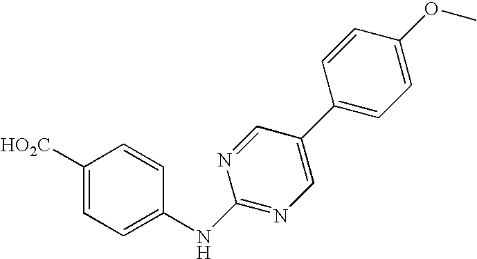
C1([HO2C])=CC=C(NC2=NC=C(C3=CC=C(OC)C=C3)C=N2)C=C1
